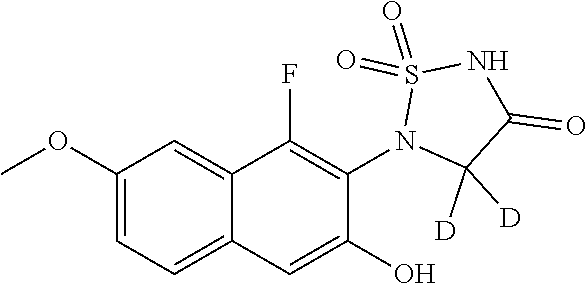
C1(OC)=CC=C2C(=C1)C(F)=C(N1C([D])([D])C(=O)NS1(=O)=O)C(O)=C2
